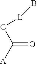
C(=O)([A])C[L]B
